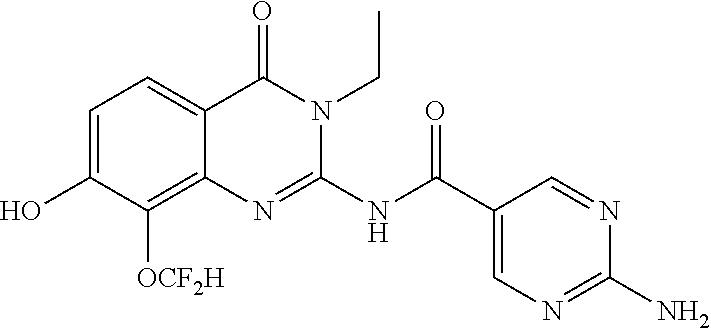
C1=C(O)C([OCF2H])=C2C(=C1)C(=O)N(CC)C(NC(C1=CN=C(N)N=C1)=O)=N2
